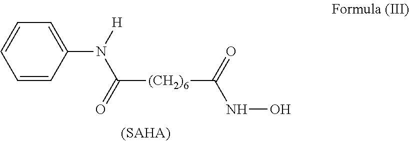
C1=CC(N(C([(CH2)6]C(=O)NO)=O)[H])=CC=C1.[(SAHA)]
